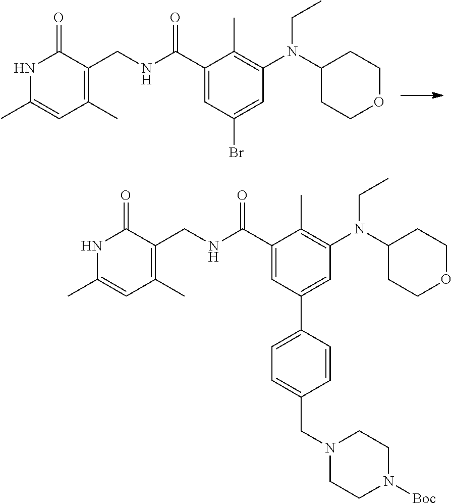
N1C(C)=CC(C)=C(CNC(C2=CC(Br)=CC(N(C3CCOCC3)CC)=C2C)=O)C1=O.N1C(C)=CC(C)=C(CNC(C2=CC(C3=CC=C(CN4CCN([Boc])CC4)C=C3)=CC(N(C3CCOCC3)CC)=C2C)=O)C1=O
